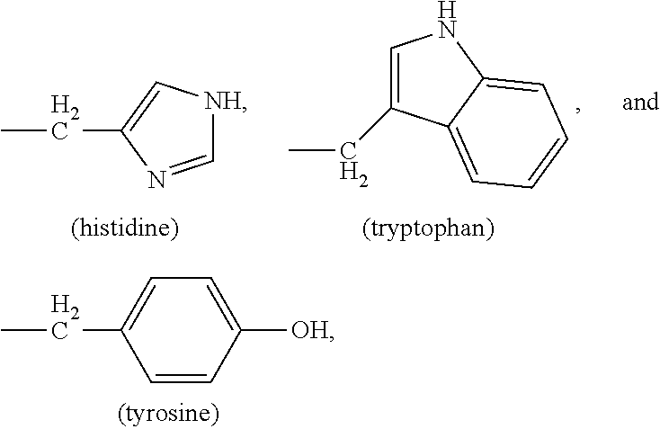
C1=CC([OH])=CC=C1CC.CCC1=C[NH]C=N1.CCC1=CNC2=CC=CC=C12
